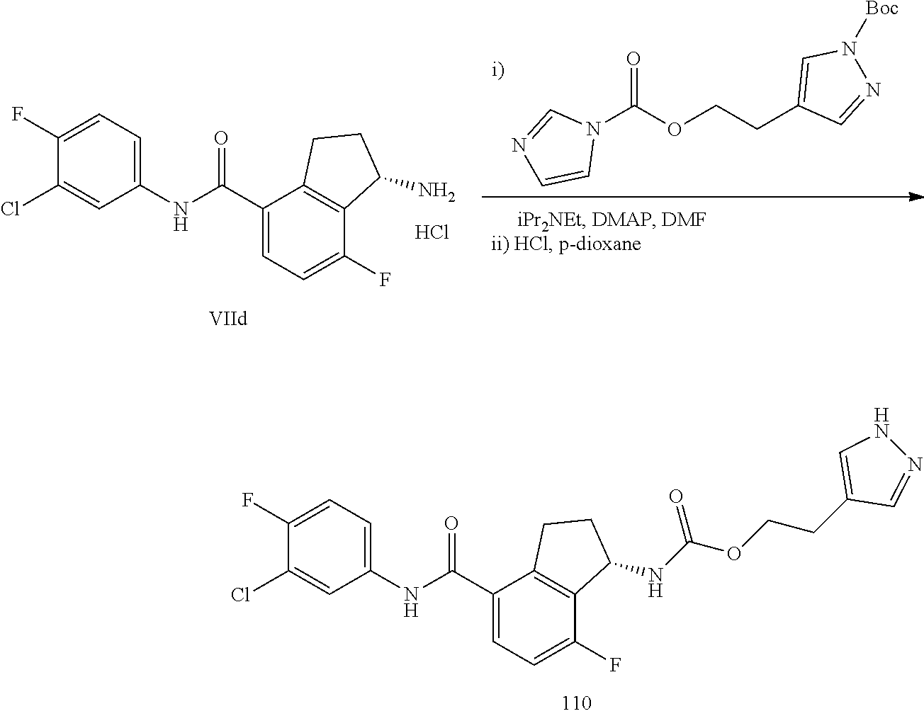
C1(Cl)=CC(NC(C2=CC=C(F)C3=C2CCC3NC(OCCC2=CNN=C2)=O)=O)=CC=C1F.N1(C(OCCC2=CN([Boc])N=C2)=O)C=NC=C1.C1(Cl)=CC(NC(C2=CC=C(F)C3=C2CCC3N)=O)=CC=C1F.Cl
